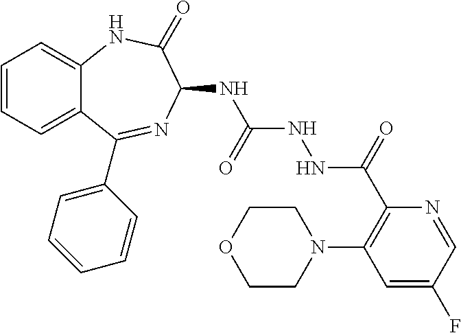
C1=CC=C2C(=C1)NC(=O)C(NC(NNC(C1=C(N3CCOCC3)C=C(F)C=N1)=O)=O)N=C2C1=CC=CC=C1
